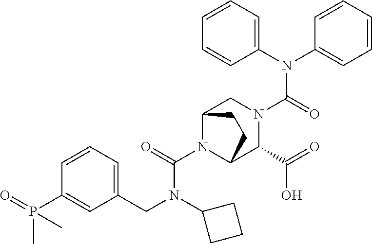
C(C1=CC=CC(P(=O)(C)C)=C1)N(C(N1C2C(C(=O)O)N(C(N(C3=CC=CC=C3)C3=CC=CC=C3)=O)CC1CC2)=O)C1CCC1
